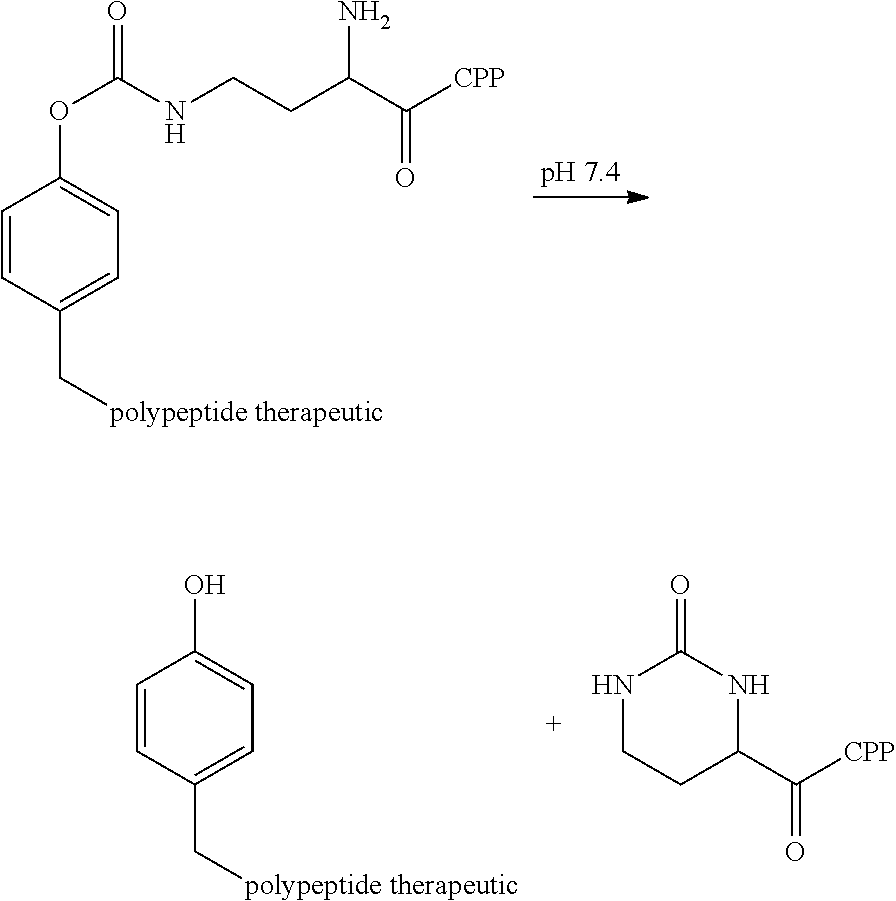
C1=CC(C[polypeptide therapeutic])=CC=C1OC(=O)NCCC(C([CPP])=O)N.C1=CC(C[polypeptide therapeutic])=CC=C1O.N1CCC(C([CPP])=O)NC1=O
